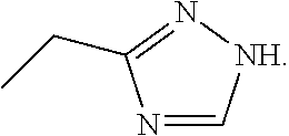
N1=C[NH]N=C1CC
